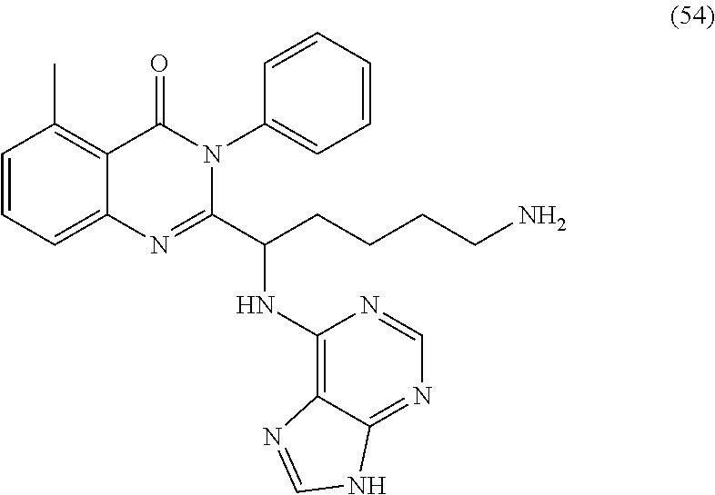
C1=CC=C2C(=C1C)C(=O)N(C1=CC=CC=C1)C(C(NC1=C3C(=NC=N1)NC=N3)CCCCN)=N2
